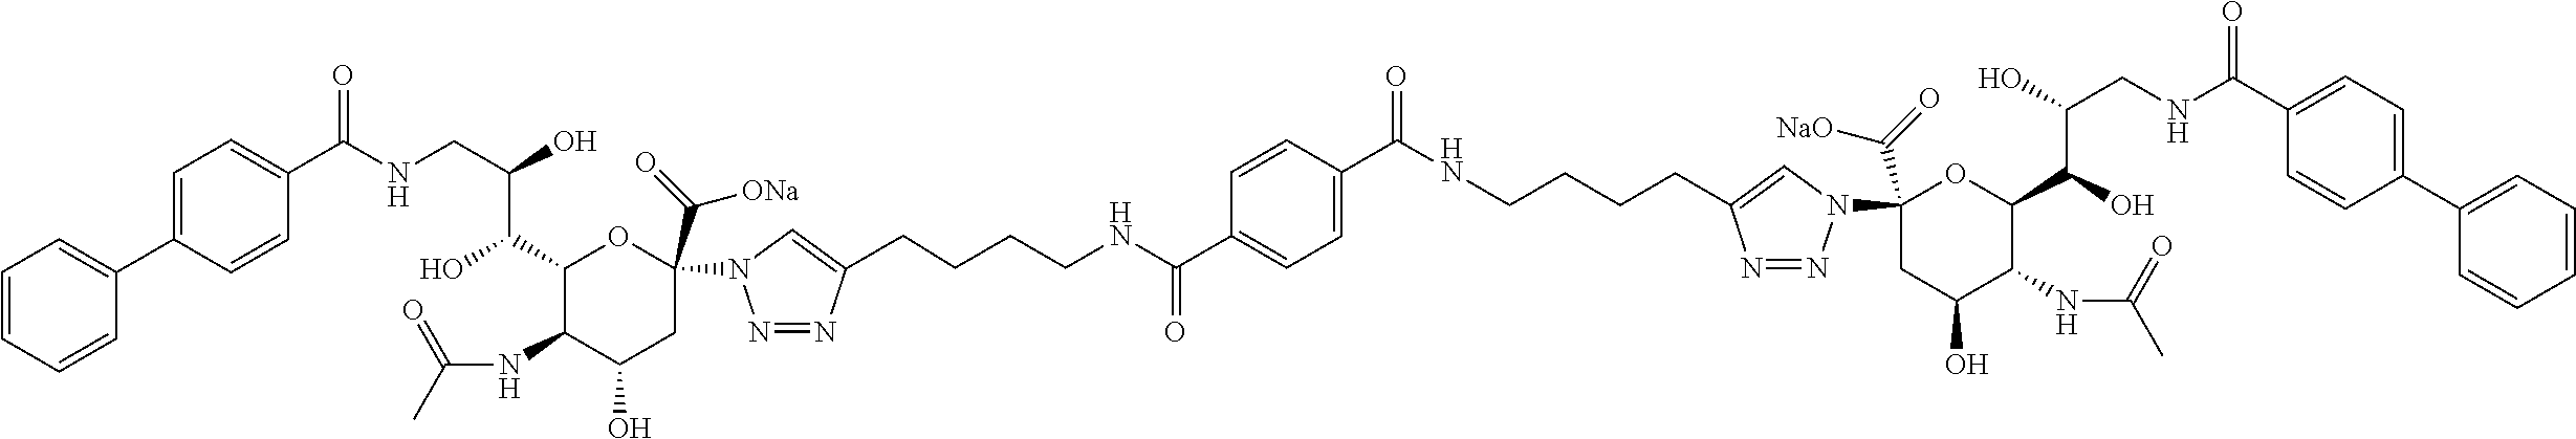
C(NCC(O)C(C1C(NC(C)=O)C(O)CC(C(=O)[ONa])(N2N=NC(CCCCNC(C3=CC=C(C(NCCCCC4=CN(C5(C(=O)[NaO])CC(O)C(NC(C)=O)C(C(O)C(O)CNC(C6=CC=C(C7=CC=CC=C7)C=C6)=O)O5)N=N4)=O)C=C3)=O)=C2)O1)O)(C1=CC=C(C2=CC=CC=C2)C=C1)=O
